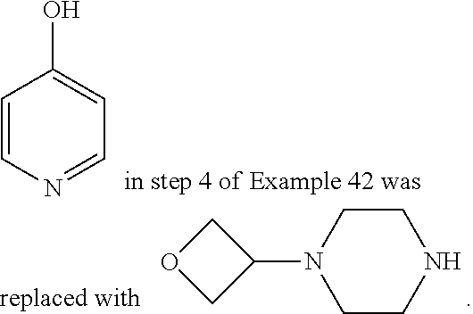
C1CNCCN1C1COC1.C1=CN=CC=C1O
